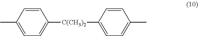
C1=C(C)C=CC([C(CH3)2]C2=CC=C(C)C=C2)=C1
